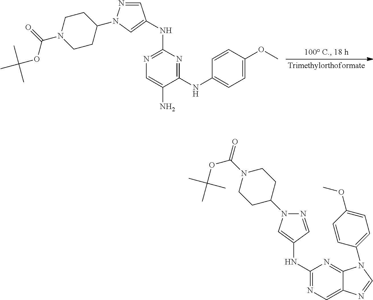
C1=CC(OC)=CC=C1NC1=NC(NC2=CN(C3CCN(C(=O)OC(C)(C)C)CC3)N=C2)=NC=C1N.N1=CC(NC2=NC=C3C(=N2)N(C2=CC=C(OC)C=C2)C=N3)=CN1C1CCN(C(=O)OC(C)(C)C)CC1
